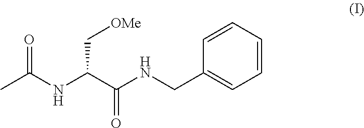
C1=CC=CC=C1CNC(C(NC(C)=O)C[OMe])=O
